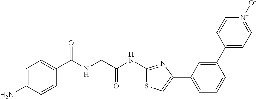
C1=C(N)C=CC(C(NCC(NC2=NC(C3=CC=CC(C4=CC=[N+]([O-])C=C4)=C3)=CS2)=O)=O)=C1
